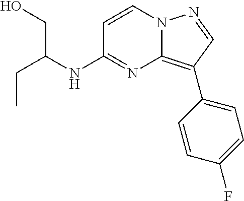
CCC(CO)NC1=NC2=C(C3=CC=C(F)C=C3)C=NN2C=C1
